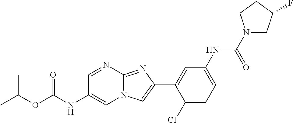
C1=NC2=NC(C3=CC(NC(N4CC(F)CC4)=O)=CC=C3Cl)=CN2C=C1NC(OC(C)C)=O
